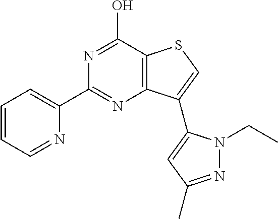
N1=C(O)C2=C(N=C1C1=CC=CC=N1)C(C1=CC(C)=NN1CC)=CS2
